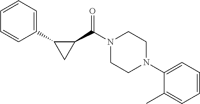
C1(N2CCN(C(C3C(C4=CC=CC=C4)C3)=O)CC2)=CC=CC=C1C
